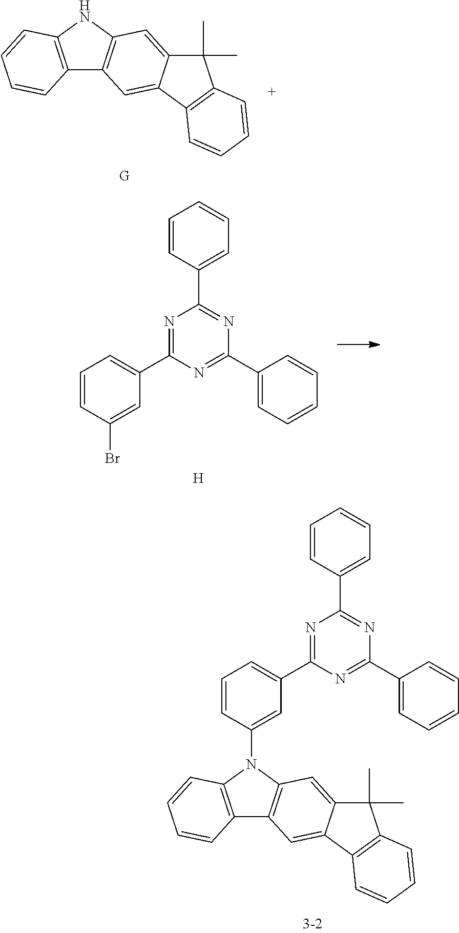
N1=C(C2=CC=CC(N3C4=C(C5=C3C=CC=C5)C=C3C(=C4)C(C)(C)C4=C3C=CC=C4)=C2)N=C(C2=CC=CC=C2)N=C1C1=CC=CC=C1.C12=C(NC3=C1C=C1C(=C3)C(C)(C)C3=C1C=CC=C3)C=CC=C2.N1=C(C2=CC=CC(Br)=C2)N=C(C2=CC=CC=C2)N=C1C1=CC=CC=C1.[H]
